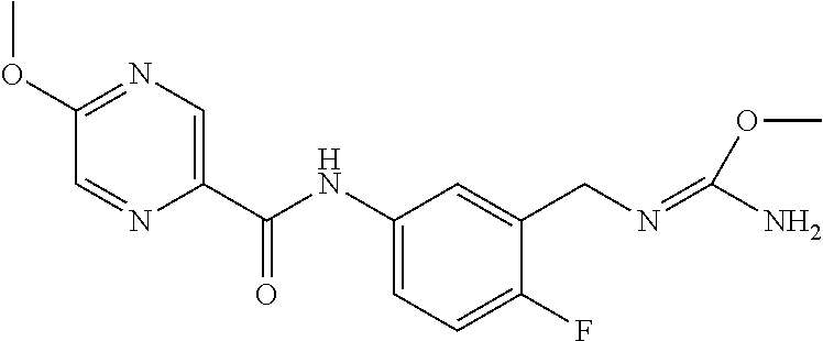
N1=C(OC)C=NC(C(NC2=CC=C(F)C(CN=C(N)OC)=C2)=O)=C1
